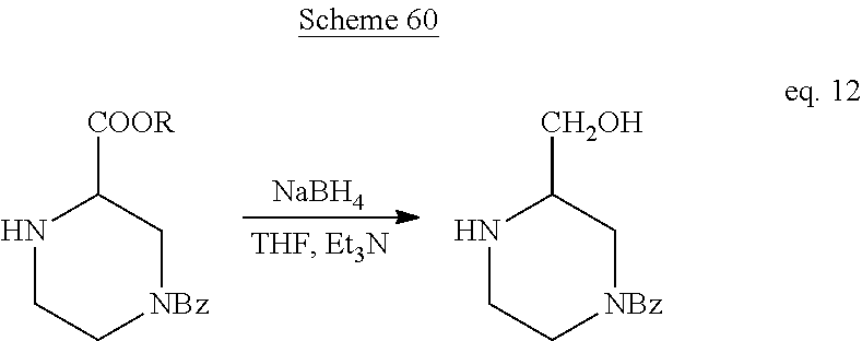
N1CC[NBz]CC1[COOR].[NaBH4].N1CC[NBz]CC1[CH2OH]
